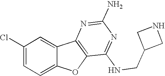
C1(Cl)=CC=C2C(=C1)C1=C(O2)C(NCC2CNC2)=NC(N)=N1
